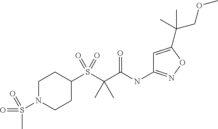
S(C(C(NC1=NOC(C(COC)(C)C)=C1)=O)(C)C)(=O)(=O)C1CCN(S(C)(=O)=O)CC1
